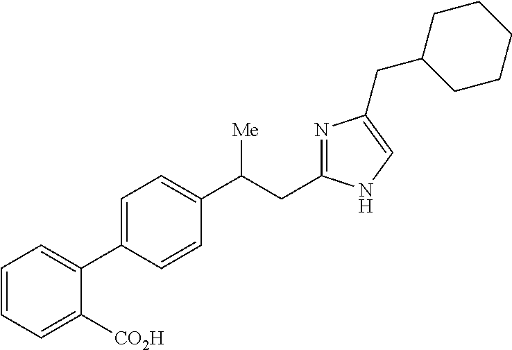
C1=CC=C([CO2H])C(C2=CC=C(C(CC3=NC(CC4CCCCC4)=CN3)[Me])C=C2)=C1
